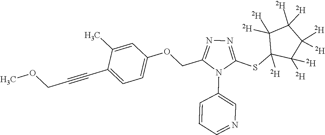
C1=C(C)C(C#CCOC)=CC=C1OCC1=NN=C(SC2([D])C([D])([D])C([D])([D])C([D])([D])C2([D])[D])N1C1=CN=CC=C1
